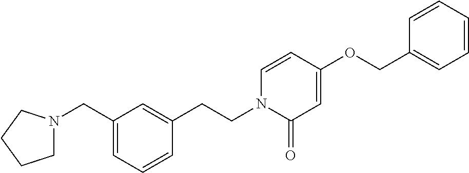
C1N(CC2=CC=CC(CCN3C(=O)C=C(OCC4=CC=CC=C4)C=C3)=C2)CCC1
